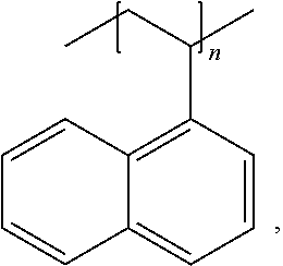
C1=CC2=C(C(CC)C)C=CC=C2C=C1
